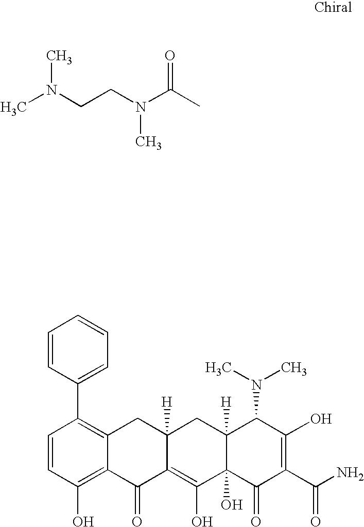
CC(N(CCN(C)C)C)=O.C1=CC(O)=C2C(=C1C1=CC=CC=C1)CC1([H])C(=C(O)C3(O)C([H])(C1)C(N(C)C)C(O)=C(C(N)=O)C3=O)C2=O
